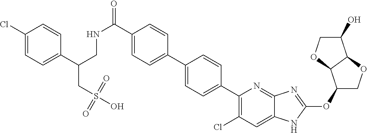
C1(Cl)=CC=C(C(CNC(=O)C2=CC=C(C3=CC=C(C4=C(Cl)C=C5C(=N4)N=C(OC4COC6C4OCC6O)N5)C=C3)C=C2)CS(O)(=O)=O)C=C1
